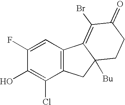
C1=C(F)C(O)=C(Cl)C2=C1C1=C(Br)C(=O)CCC1([Bu])C2
